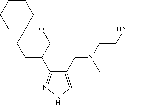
C1(CN(C)CCNC)=CNN=C1C1COC2(CC1)CCCCC2
